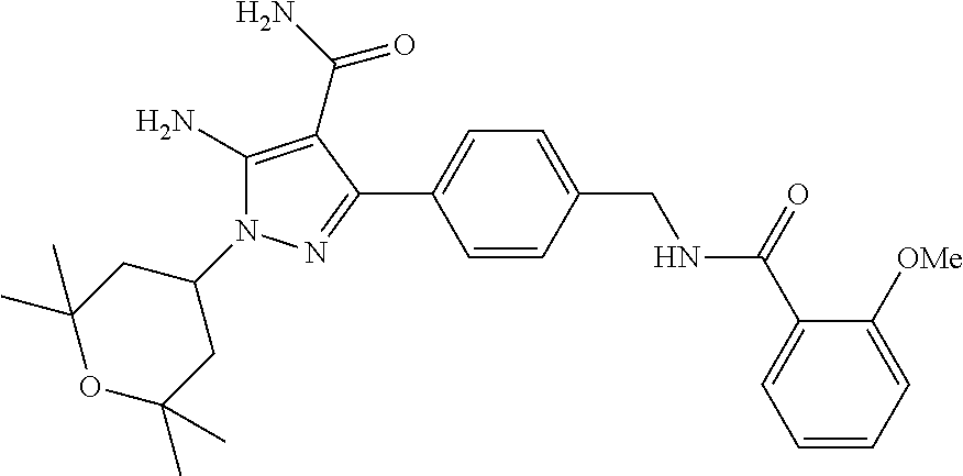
C1(N2C(N)=C(C(N)=O)C(C3=CC=C(CNC(C4=CC=CC=C4[OMe])=O)C=C3)=N2)CC(C)(C)OC(C)(C)C1
